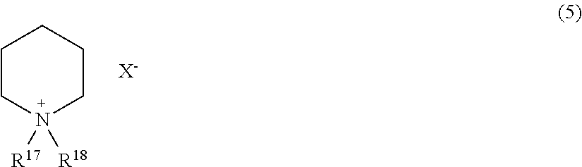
C1CN([R17])([R18])CCC1.[X-]
